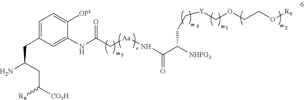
N(C(C([NHPG1])CC[Y]COCCO[R9])=O)[Aa]CC(NC1=CC(CC(N)CC([CO2H])[R8])=CC=C1[OP1])=O
